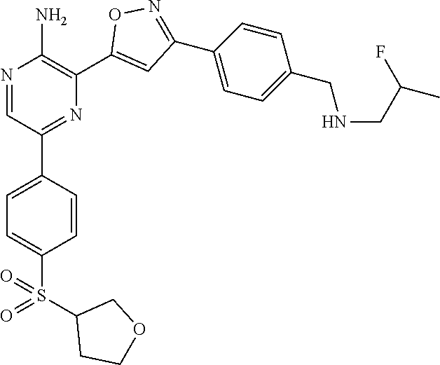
N1=CC(C2=CC=C(S(=O)(C3CCOC3)=O)C=C2)=NC(C2=CC(C3=CC=C(CNCC(F)C)C=C3)=NO2)=C1N
